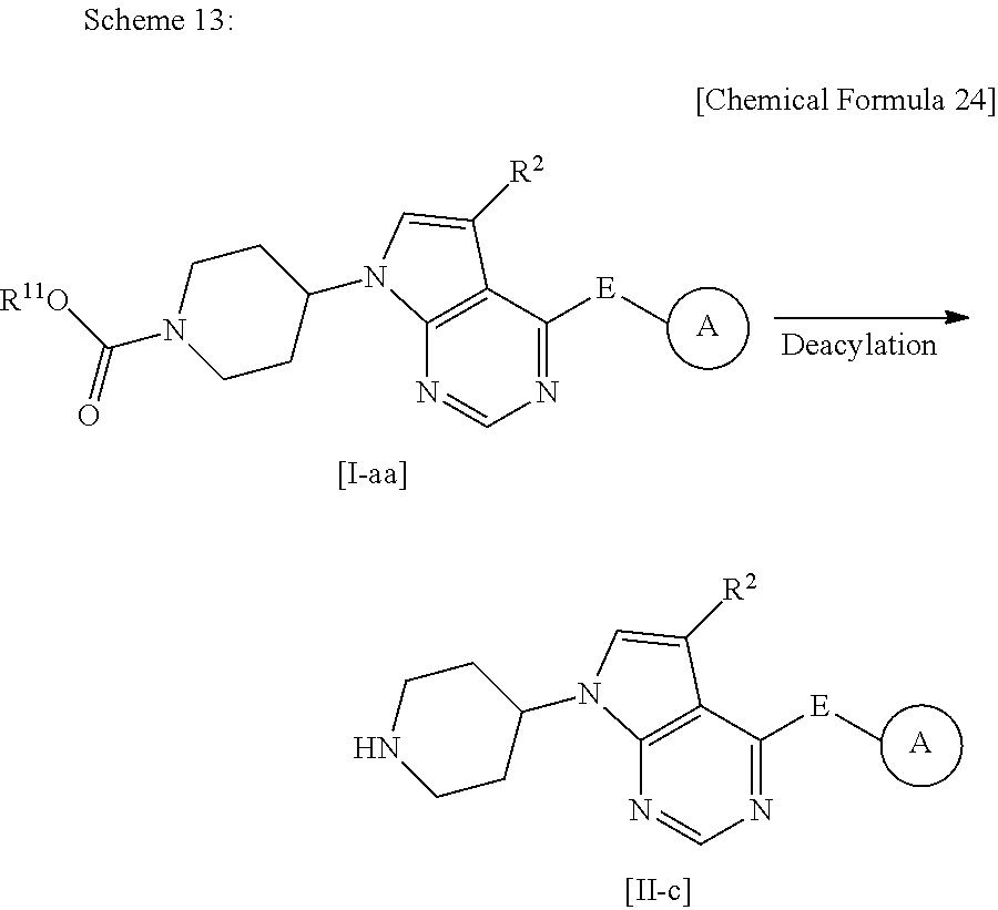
C12=C(C([E]C)=NC=N1)C([R2])=CN2C1CCN(C([R11O])=O)CC1.[A].C12=C(C([E]C)=NC=N1)C([R2])=CN2C1CCNCC1.[A]
